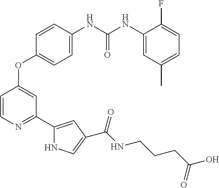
C1(OC2=CC(C3=CC(C(=O)NCCCC(O)=O)=CN3)=NC=C2)=CC=C(NC(NC2=CC(C)=CC=C2F)=O)C=C1
